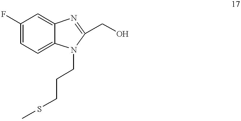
C1(F)=CC=C2C(=C1)N=C(CO)N2CCCSC
